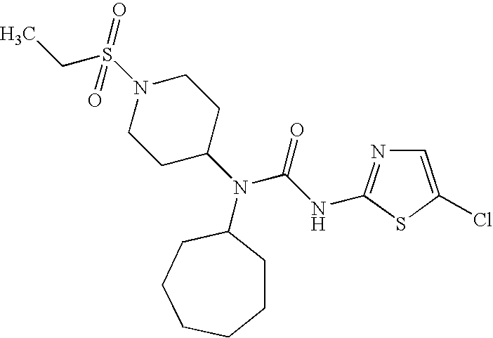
N(C1CCN(S(=O)(CC)=O)CC1)(C1CCCCCC1)C(NC1=NC=C(Cl)S1)=O
